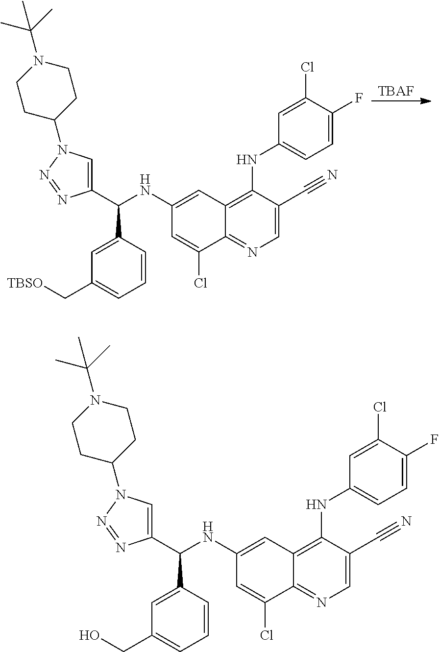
C1=CC(C(NC2=CC3=C(NC4=CC=C(F)C(Cl)=C4)C(C#N)=CN=C3C(Cl)=C2)C2=CN(C3CCN(C(C)(C)C)CC3)N=N2)=CC(C[TBSO])=C1.[TBAF].C1=CC(C(NC2=CC3=C(NC4=CC=C(F)C(Cl)=C4)C(C#N)=CN=C3C(Cl)=C2)C2=CN(C3CCN(C(C)(C)C)CC3)N=N2)=CC(CO)=C1
